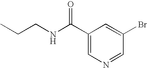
C(CNC(C1=CN=CC(Br)=C1)=O)C
